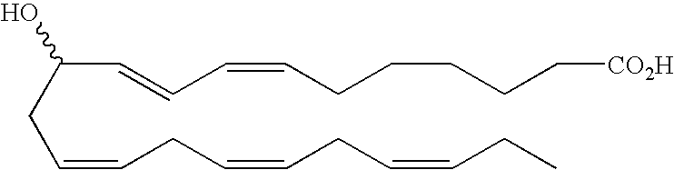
C(CC=CCC=CCC=CCC)(C=CC=CCCCCC[CO2H])O
